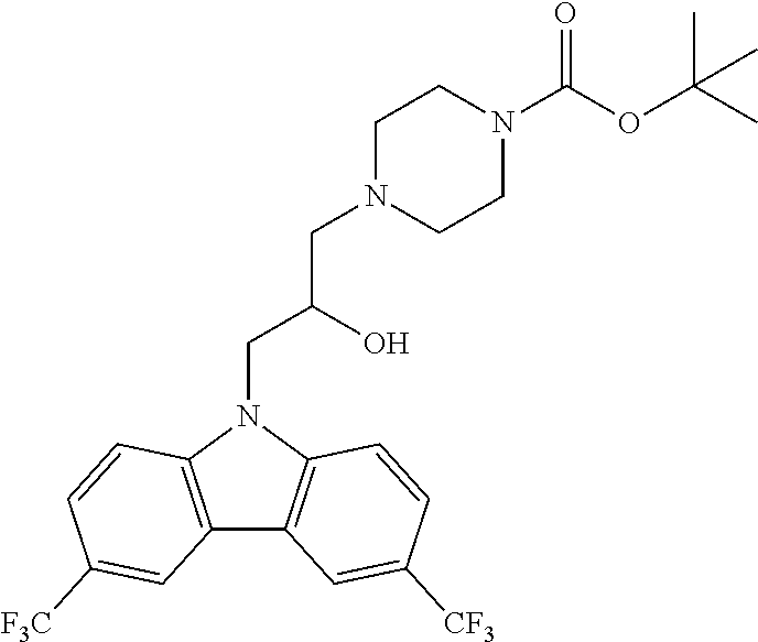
N1(CC(O)CN2CCN(C(OC(C)(C)C)=O)CC2)C2=C(C3=C1C=CC([CF3])=C3)C=C([F3C])C=C2
